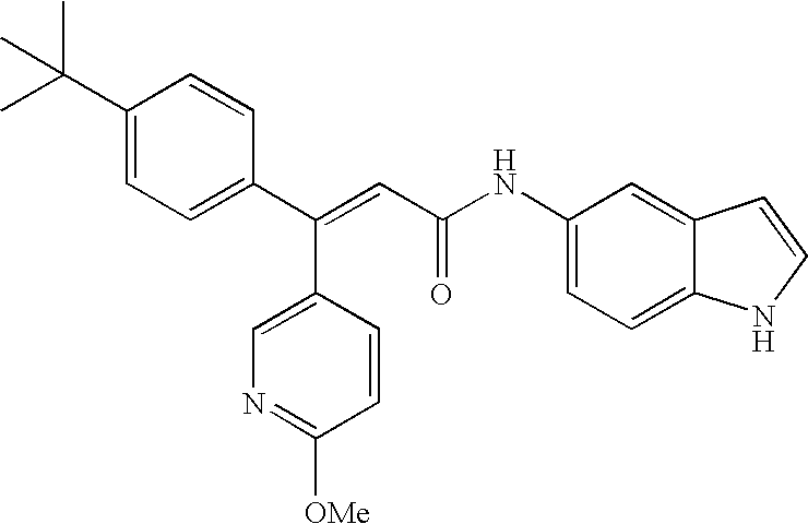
C(=CC(=O)NC1=CC=C2C(=C1)C=CN2)(C1=CC=C(C(C)(C)C)C=C1)C1=CN=C([OMe])C=C1
